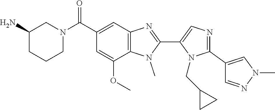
N1=C(C2=CN(C)N=C2)N(CC2CC2)C(C2=NC3=C(N2C)C(OC)=CC(C(N2CCCC(N)C2)=O)=C3)=C1
